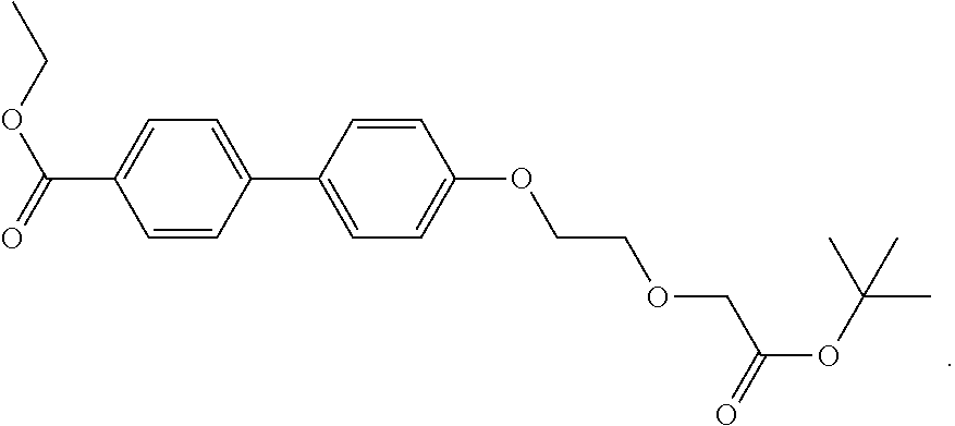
C1(C(=O)OCC)=CC=C(C2=CC=C(OCCOCC(OC(C)(C)C)=O)C=C2)C=C1
